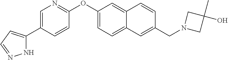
N1C(C2=CN=C(OC3=CC=C4C(=C3)C=CC(CN3CC(C)(O)C3)=C4)C=C2)=CC=N1
